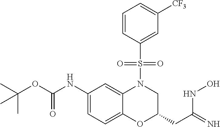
C1(NC(OC(C)(C)C)=O)=CC=C2C(=C1)N(S(C1=CC([CF3])=CC=C1)(=O)=O)CC(CC(=N)NO)O2
